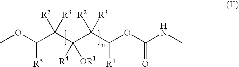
COC(C(C(C(C(OC(NC)=O)[R4])([R3])[R2])([R4])[OR1])([R3])[R2])[R5]
